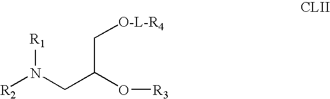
[R2]N(CC(O[R3])C[O-L-R4])[R1]
